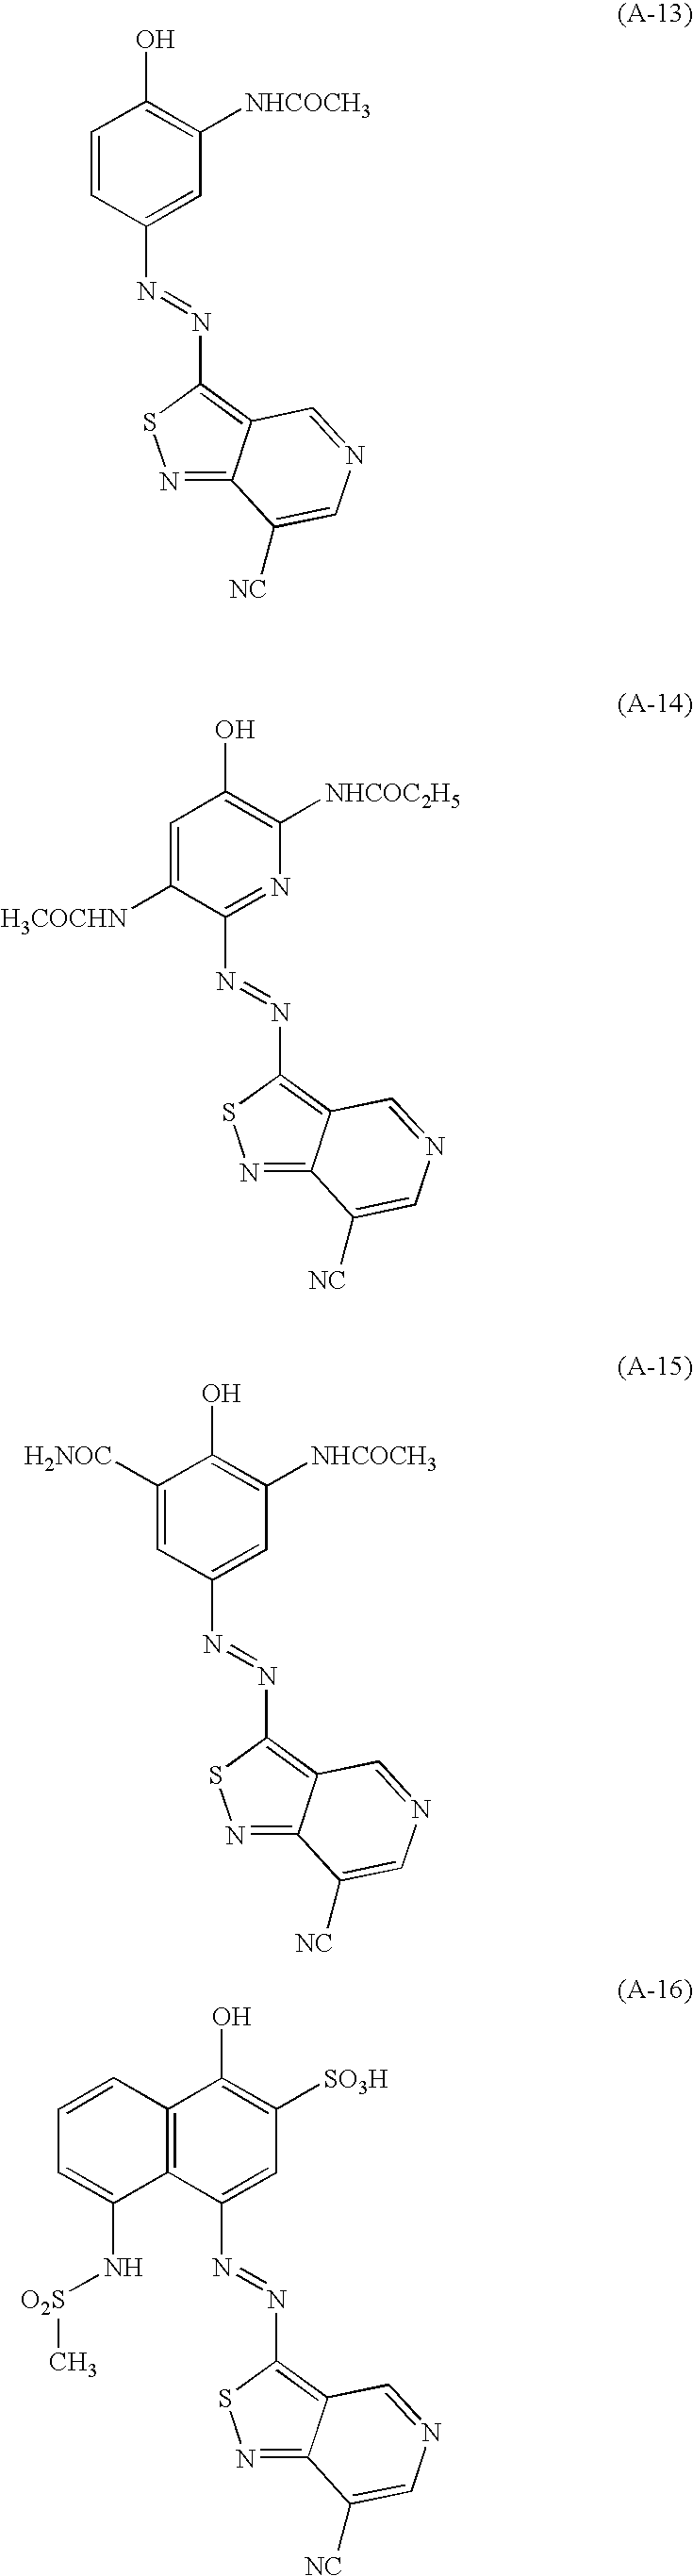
C1=CC(O)=C([NHCOCH3])C=C1N=NC1=C2C(=NS1)C([NC])=CN=C2.C1([H3COCHN])=CC(O)=C([NHCOC2H5])N=C1N=NC1=C2C(=NS1)C([NC])=CN=C2.C1=C([H2NOC])C(O)=C([NHCOCH3])C=C1N=NC1=C2C(=NS1)C([NC])=CN=C2.C12=C(C(O)=C([SO3H])C=C1N=NC1=C3C(=NS1)C([NC])=CN=C3)C=CC=C2N[O2S]C
